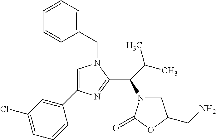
C1(CN2C=C(C3=CC(Cl)=CC=C3)N=C2C(N2CC(CN)OC2=O)C(C)C)=CC=CC=C1
